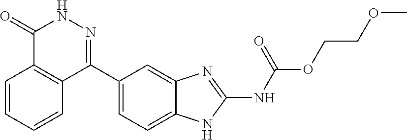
O(CCOC)C(=O)NC1=NC2=CC(C3=NNC(=O)C4=C3C=CC=C4)=CC=C2N1
